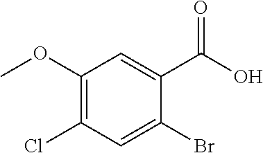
BrC1=CC(Cl)=C(OC)C=C1C(O)=O
